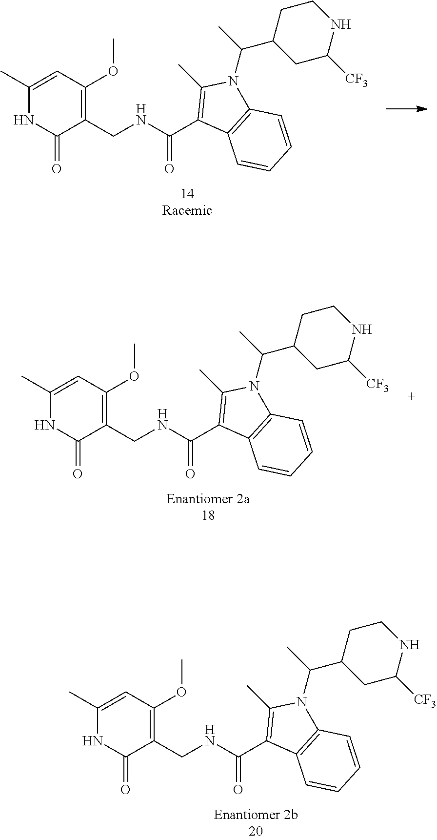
C1(C)=CC(OC)=C(CNC(C2=C(C)N(C(C)C3CC([CF3])NCC3)C3=C2C=CC=C3)=O)C(=O)N1.C1(C)=CC(OC)=C(CNC(C2=C(C)N(C(C)C3CC([CF3])NCC3)C3=C2C=CC=C3)=O)C(=O)N1.C1(C)=CC(OC)=C(CNC(C2=C(C)N(C(C)C3CC([CF3])NCC3)C3=C2C=CC=C3)=O)C(=O)N1
